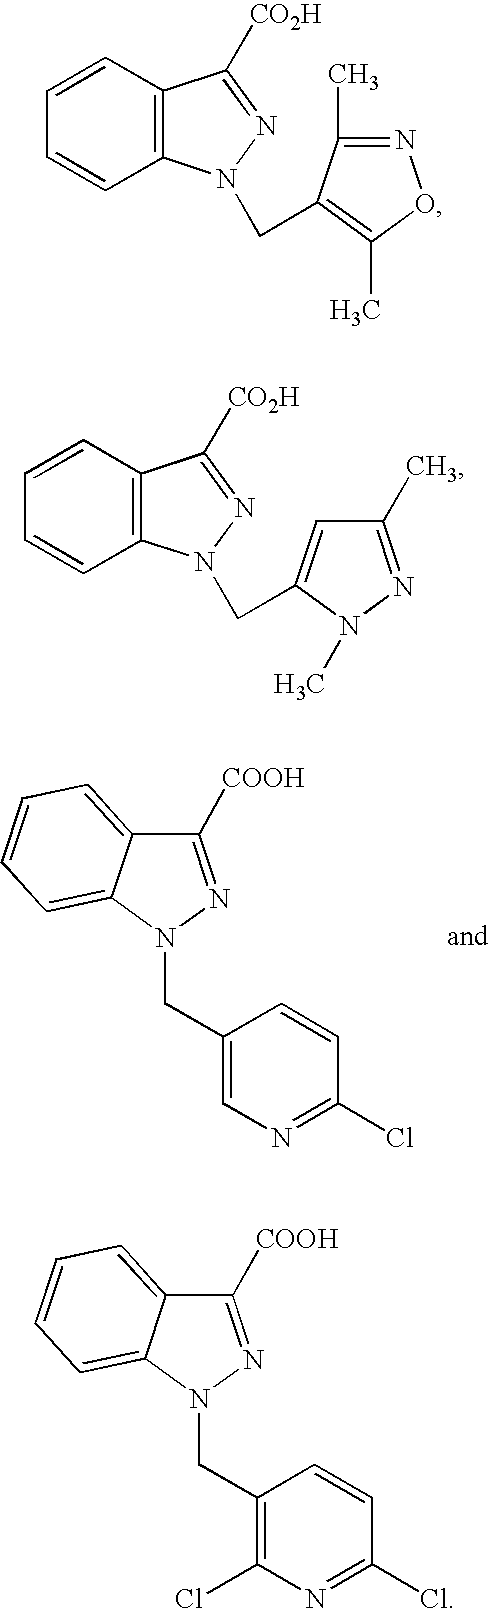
C12=C(C=CC=C1)C([CO2H])=NN2CC1=C(C)ON=C1C.C12=C(C=CC=C1)C([CO2H])=NN2CC1=CC(C)=NN1C.C1([COOH])=NN(CC2=CN=C(Cl)C=C2)C2=CC=CC=C12.C1([COOH])=NN(CC2=C(Cl)N=C(Cl)C=C2)C2=CC=CC=C12
